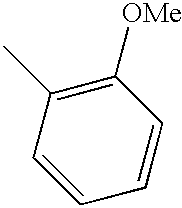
C1=CC(C)=C([OMe])C=C1
